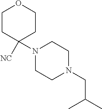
C1CC([NC])(N2CCN(CC(C)C)CC2)CCO1
